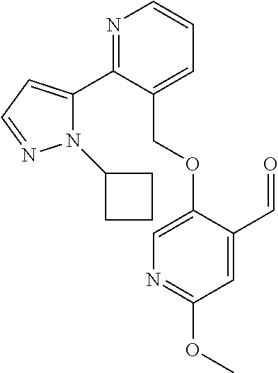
C1(C2=NC=CC=C2COC2=CN=C(OC)C=C2C=O)=CC=NN1C1CCC1
